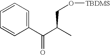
C1=CC(C(C(C)CO[TBDMS])=O)=CC=C1
